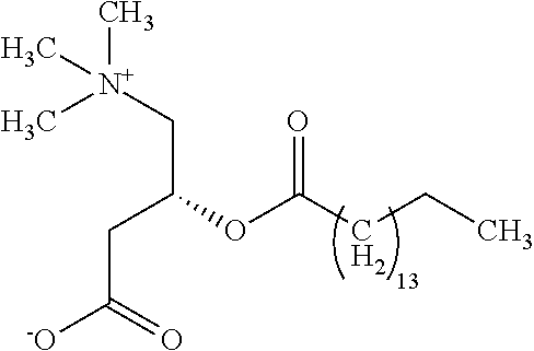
C[N+](CC(CC([-O])=O)OC(CCC)=O)(C)C
